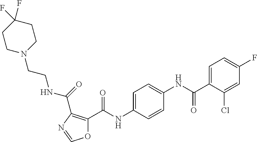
C1=C(C(NC2=CC=C(NC(=O)C3=C(C(=O)NCCN4CCC(F)(F)CC4)N=CO3)C=C2)=O)C(Cl)=CC(F)=C1
